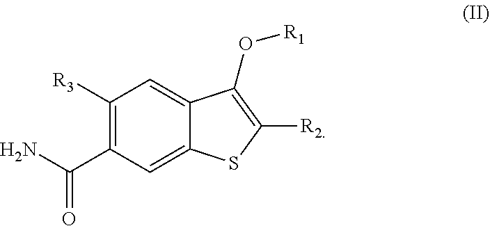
C1([R3])=C(C(N)=O)C=C2C(=C1)C(O[R1])=C([R2])S2
